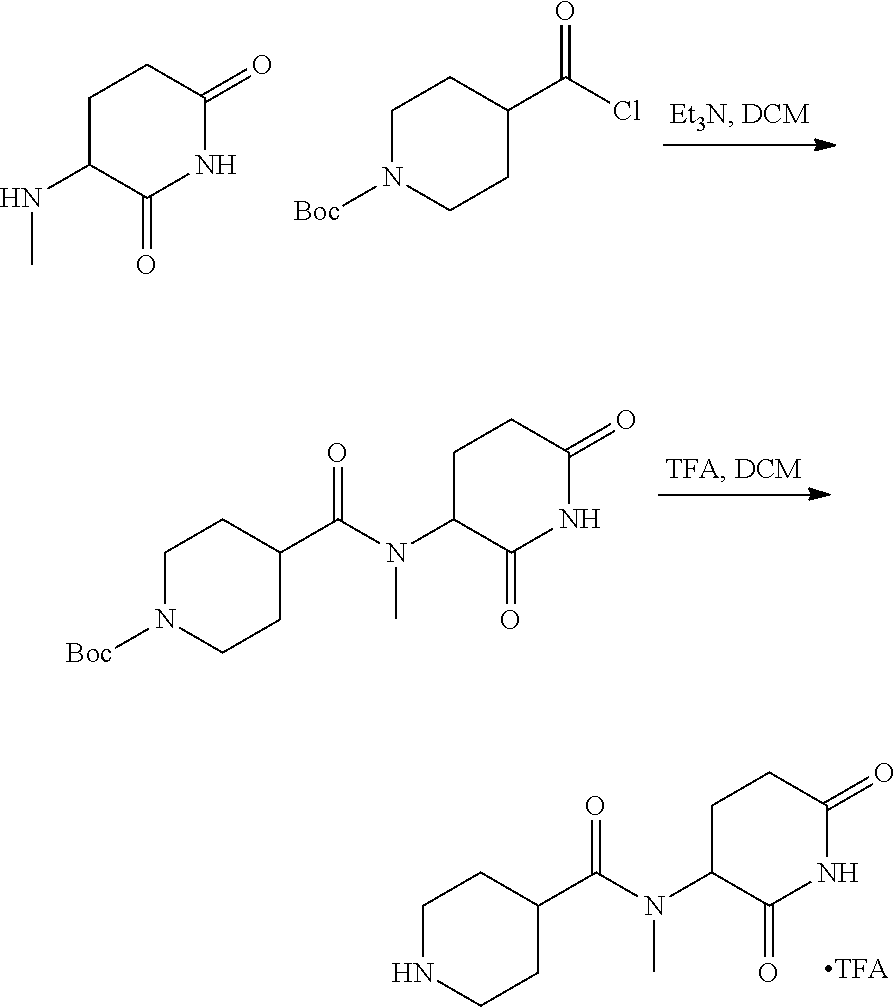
C1C(NC)C(=O)NC(=O)C1.C1N([Boc])CCC(C(Cl)=O)C1.C1N([Boc])CCC(C(N(C)C2C(=O)NC(=O)CC2)=O)C1.C1NCCC(C(N(C)C2C(=O)NC(=O)CC2)=O)C1
